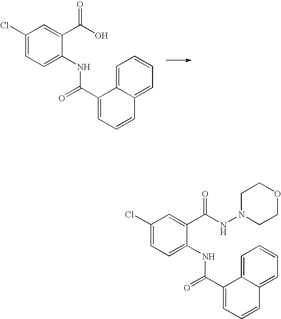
C1(Cl)=CC=C(NC(C2=CC=CC3=CC=CC=C23)=O)C(C(O)=O)=C1.C1(Cl)=CC=C(NC(C2=CC=CC3=CC=CC=C23)=O)C(C(NN2CCOCC2)=O)=C1
